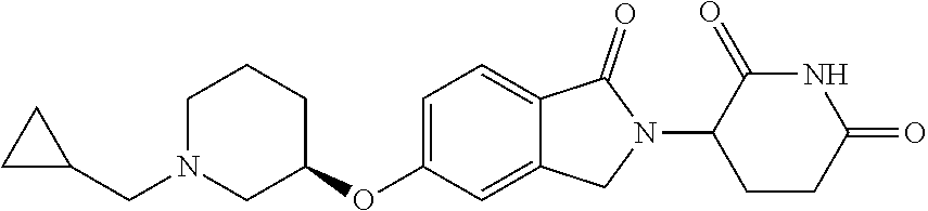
C12=CC(OC3CN(CC4CC4)CCC3)=CC=C1C(=O)N(C1C(=O)NC(=O)CC1)C2
